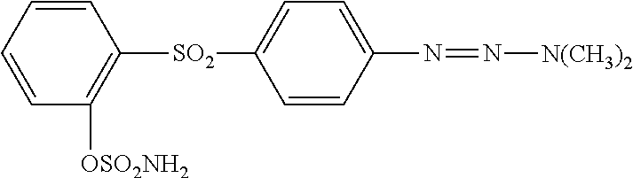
C1=CC=CC([OSO2NH2])=C1[SO2]C1=CC=C(N=N[N(CH3)2])C=C1
